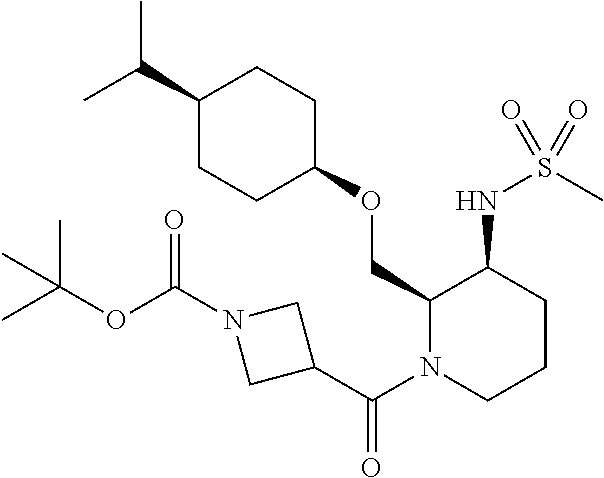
C(C)(C)C1CCC(OCC2N(C(C3CN(C(OC(C)(C)C)=O)C3)=O)CCCC2NS(C)(=O)=O)CC1
